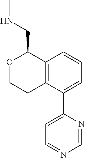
C12=C(C(C3=CC=NC=N3)=CC=C1)CCOC2CNC
